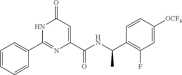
C1(=O)C=C(C(NC(C2=C(F)C=C([OCF3])C=C2)C)=O)N=C(C2=CC=CC=C2)N1
